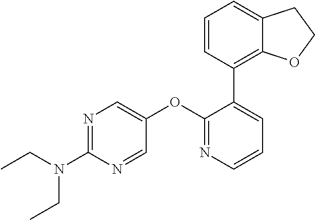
N1=C(N(CC)CC)N=CC(OC2=NC=CC=C2C2=C3C(=CC=C2)CCO3)=C1
